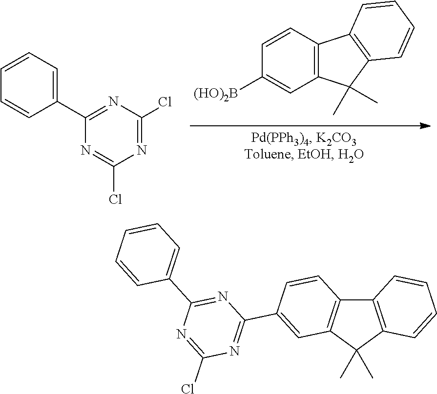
C1([(HO)2B])=CC2=C(C=C1)C1=C(C=CC=C1)C2(C)C.C1=CC=C(C2=NC(Cl)=NC(Cl)=N2)C=C1.C1(Cl)=NC(C2=CC=CC=C2)=NC(C2=CC3=C(C4=C(C=CC=C4)C3(C)C)C=C2)=N1
